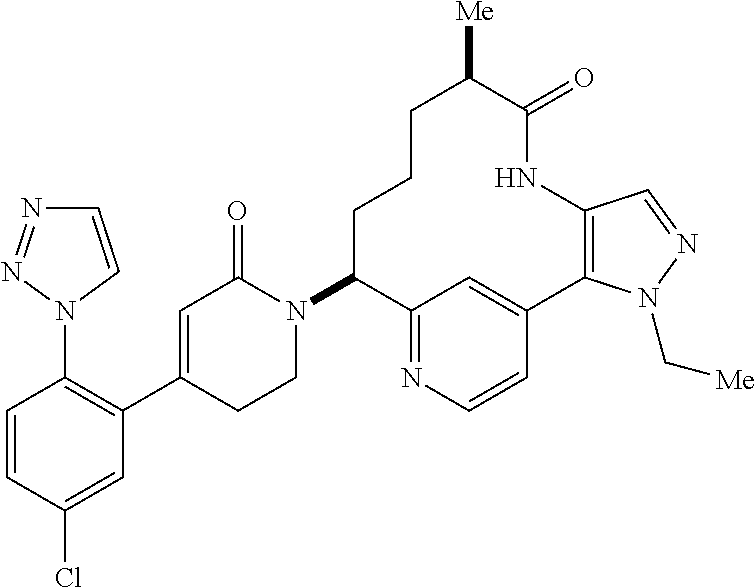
C1=CC(Cl)=CC(C2=CC(=O)N(C3C4=NC=CC(=C4)C4=C(NC(=O)C([Me])CCC3)C=NN4C[Me])CC2)=C1N1C=CN=N1
